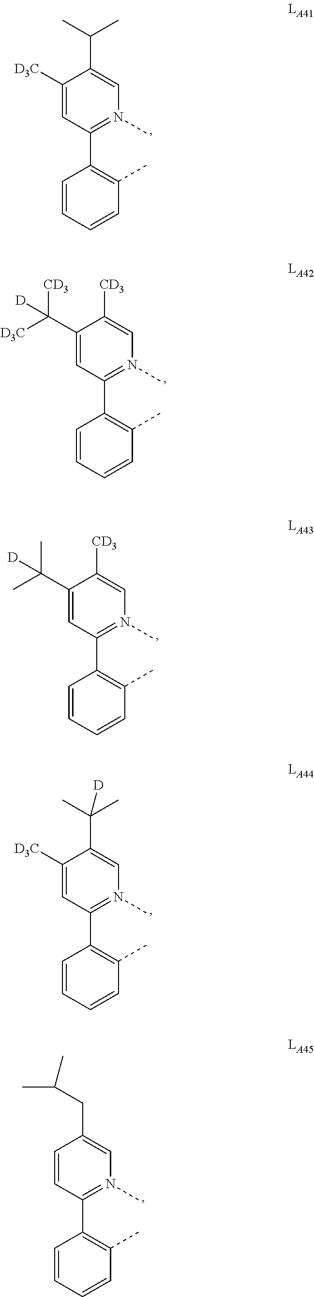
C1([D3C])=CC(C2=C(C)C=CC=C2)=N(C)C=C1C(C)C.C1(C([D3C])([CD3])[D])=CC(C2=C(C)C=CC=C2)=N(C)C=C1[CD3].C1(C(C)(C)[D])=CC(C2=C(C)C=CC=C2)=N(C)C=C1[CD3].C1([D3C])=CC(C2=C(C)C=CC=C2)=N(C)C=C1C(C)(C)[D].C1=CC(C2=C(C)C=CC=C2)=N(C)C=C1CC(C)C
